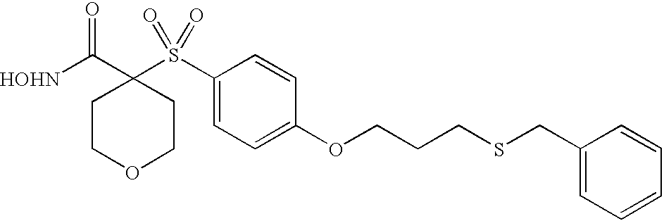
[HOHN]C(C1(S(C2=CC=C(OCCCSCC3=CC=CC=C3)C=C2)(=O)=O)CCOCC1)=O
